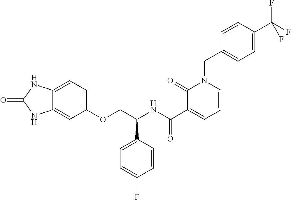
C12=CC=C(OCC(NC(C3=CC=CN(CC4=CC=C(C(F)(F)F)C=C4)C3=O)=O)C3=CC=C(F)C=C3)C=C1NC(=O)N2
